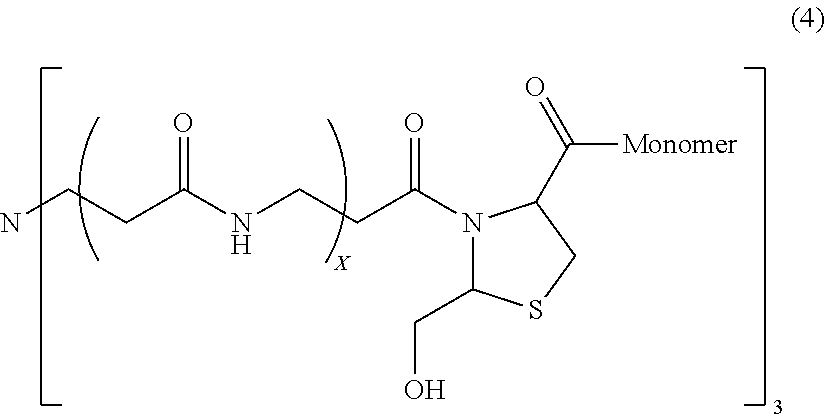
NCCC(NCCC(=O)N1C(CO)SCC1C([Monomer])=O)=O
